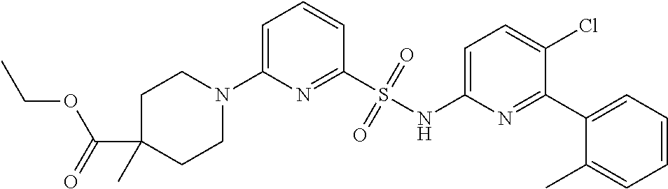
C1=C(N2CCC(C(=O)OCC)(C)CC2)N=C(S(NC2=CC=C(Cl)C(C3=CC=CC=C3C)=N2)(=O)=O)C=C1
